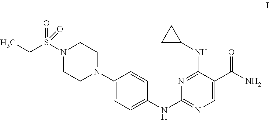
N1(S(CC)(=O)=O)CCN(C2=CC=C(NC3=NC=C(C(=O)N)C(NC4CC4)=N3)C=C2)CC1
